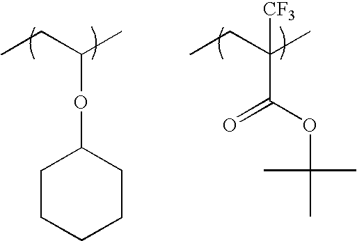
CCC(C)OC1CCCCC1.CCC(C)(C(OC(C)(C)C)=O)[CF3]
